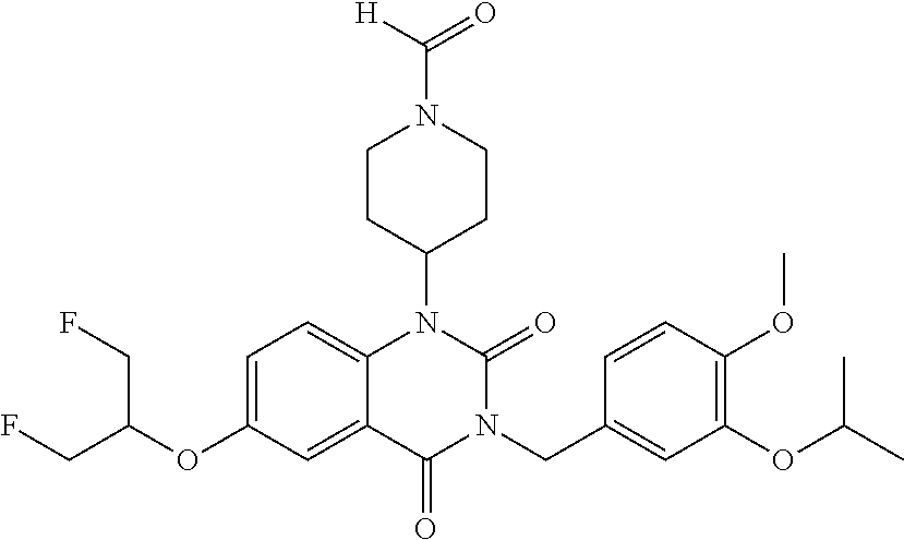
C1=C(OC(CF)CF)C=C2C(=C1)N(C1CCN(C([H])=O)CC1)C(=O)N(CC1=CC(OC(C)C)=C(OC)C=C1)C2=O
